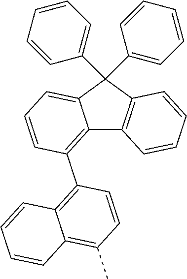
C12=C(C3=C4C(=C(C)C=C3)C=CC=C4)C=CC=C1C(C1=CC=CC=C1)(C1=CC=CC=C1)C1=C2C=CC=C1
